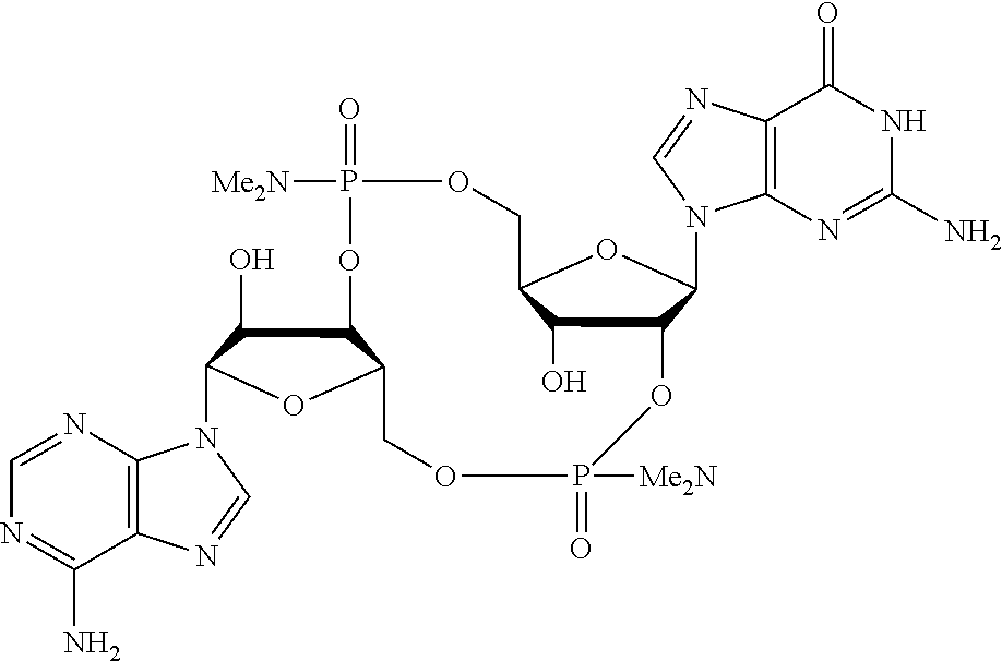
C12=C(N=CN=C1N)N(C1C(O)C3C(O1)COP(=O)([Me2N])OC1C(O)C(COP(=O)([Me2N])O3)OC1N1C3=C(N=C1)C(=O)NC(N)=N3)C=N2
